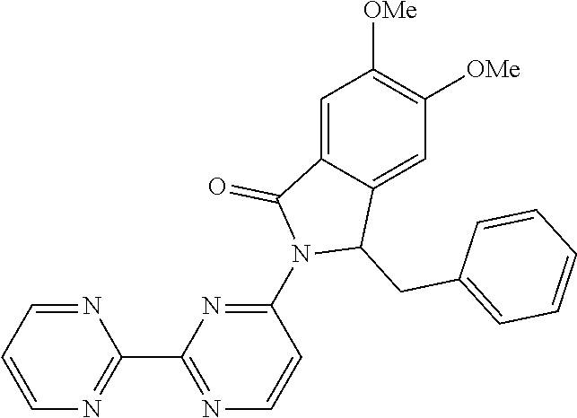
C1(N2C(CC3=CC=CC=C3)C3=CC([OMe])=C([OMe])C=C3C2=O)=NC(C2=NC=CC=N2)=NC=C1
